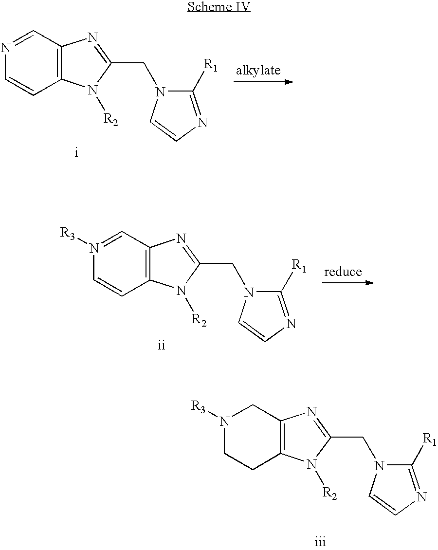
C1=NC=CC2=C1N=C(CN1C([R1])=NC=C1)N2[R2].C1=N([R3])C=CC2=C1N=C(CN1C([R1])=NC=C1)N2[R2].C1N([R3])CCC2=C1N=C(CN1C([R1])=NC=C1)N2[R2]
